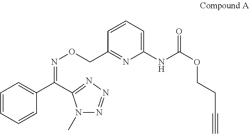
C1=CC=CC(C(=NOCC2=NC(NC(OCCC#C)=O)=CC=C2)C2=NN=NN2C)=C1
